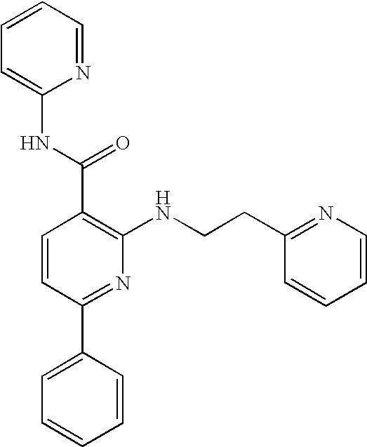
C1=CC=NC(NC(C2=C(NCCC3=NC=CC=C3)N=C(C3=CC=CC=C3)C=C2)=O)=C1
